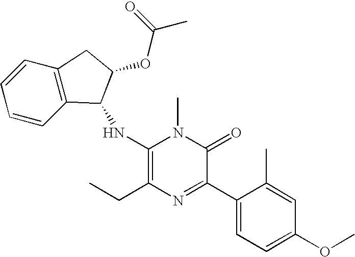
C1(NC2C3=C(C=CC=C3)CC2OC(C)=O)=C(CC)N=C(C2=CC=C(OC)C=C2C)C(=O)N1C
